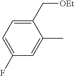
C1(F)=CC=C(C[OEt])C(C)=C1
